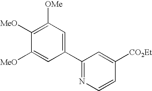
C1(C2=NC=CC([CO2Et])=C2)=CC([OMe])=C([MeO])C([MeO])=C1
